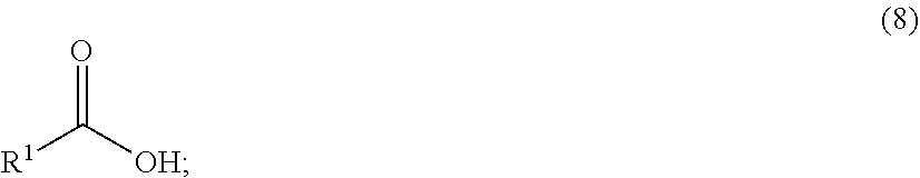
O=C([OH])[R1]
